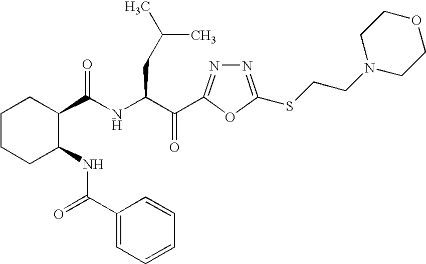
C(NC(C(=O)C1=NN=C(SCCN2CCOCC2)O1)CC(C)C)(=O)C1CCCCC1NC(=O)C1=CC=CC=C1
